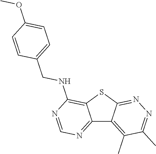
C12=NC=NC(NCC3=CC=C(OC)C=C3)=C1SC1=NN=C(C)C(C)=C21
